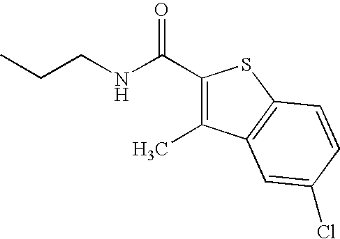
C1(C(NCCC)=O)=C(C)C2=C(S1)C=CC(Cl)=C2
